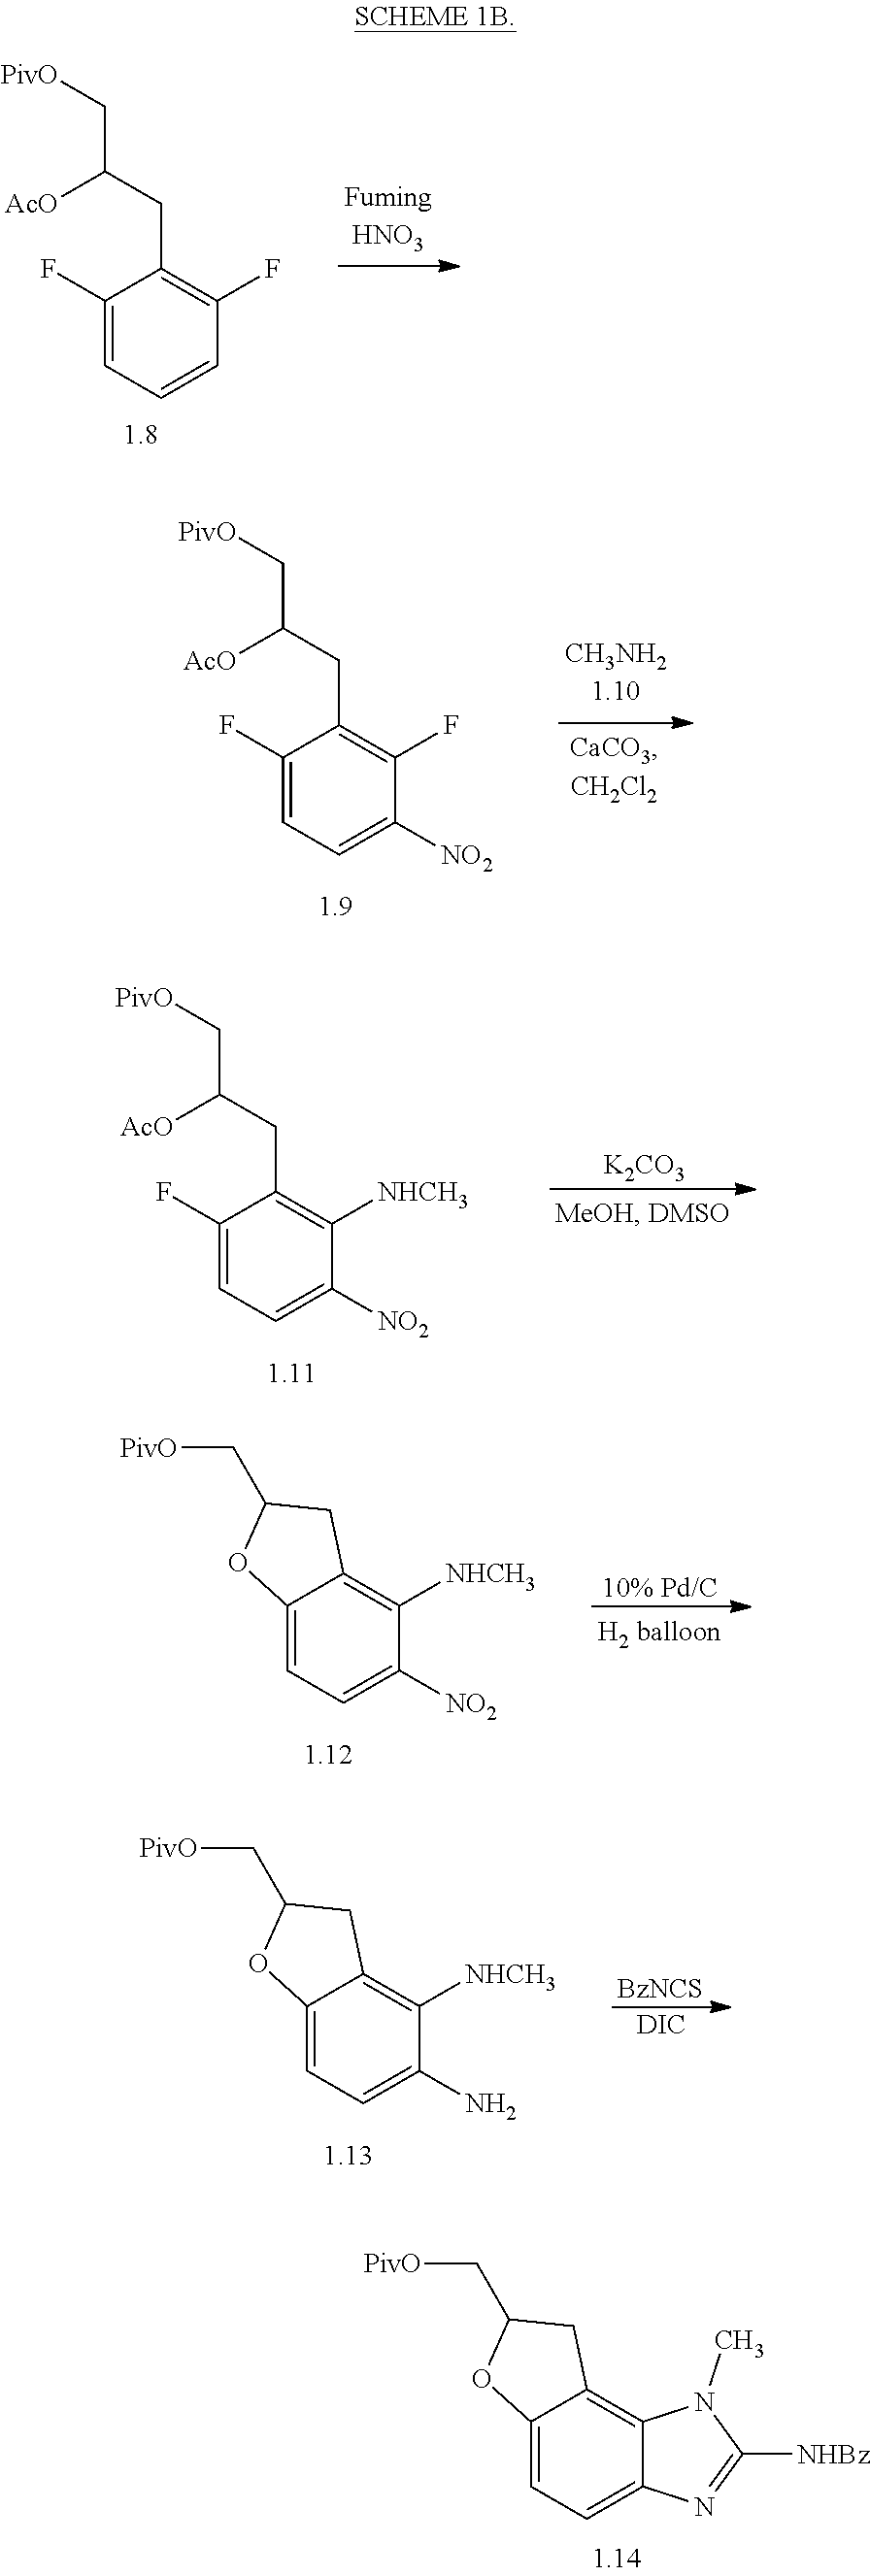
C1(F)=CC=CC(F)=C1CC([AcO])C[PivO].C1(F)=CC=C([NO2])C(F)=C1CC([AcO])C[PivO].C1(F)=CC=C([NO2])C([NHCH3])=C1CC([AcO])C[PivO].[K2CO3].C12=CC=C([NO2])C([NHCH3])=C1CC(C[PivO])O2.[10% Pd/C].C12=CC=C(N)C([NHCH3])=C1CC(C[PivO])O2.[BzNCS].[DIC].C12=CC=C3C(=C1CC(C[PivO])O2)N(C)C([NHBz])=N3
